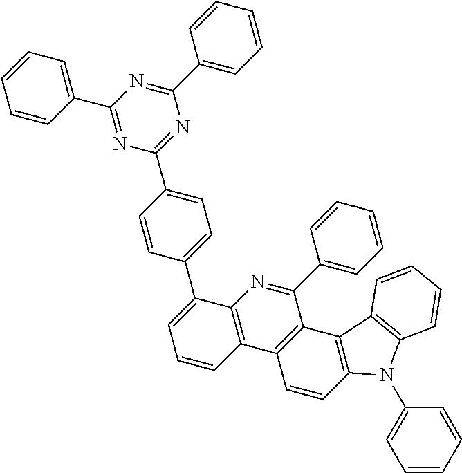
C1=CC(C2=NC(C3=CC=C(C4=CC=CC5=C4N=C(C4=CC=CC=C4)C4=C5C=CC5=C4C4=C(N5C5=CC=CC=C5)C=CC=C4)C=C3)=NC(C3=CC=CC=C3)=N2)=CC=C1
